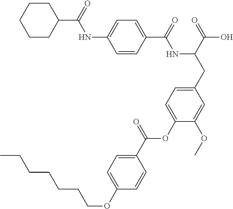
C1=CC(C(=O)NC(CC2=CC=C(OC(C3=CC=C(OCCCCCCC)C=C3)=O)C(OC)=C2)C(=O)O)=CC=C1NC(C1CCCCC1)=O
